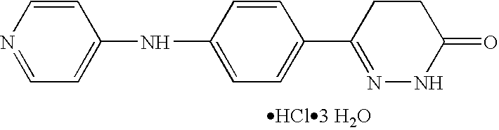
C1=C(NC2=CC=C(C3=NNC(=O)CC3)C=C2)C=CN=C1.[HCl3 H2O]
